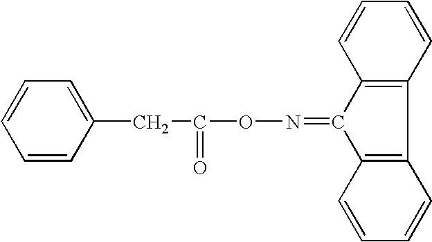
C1=CC=CC(CC(ON=C2C3=C(C4=C2C=CC=C4)C=CC=C3)=O)=C1
